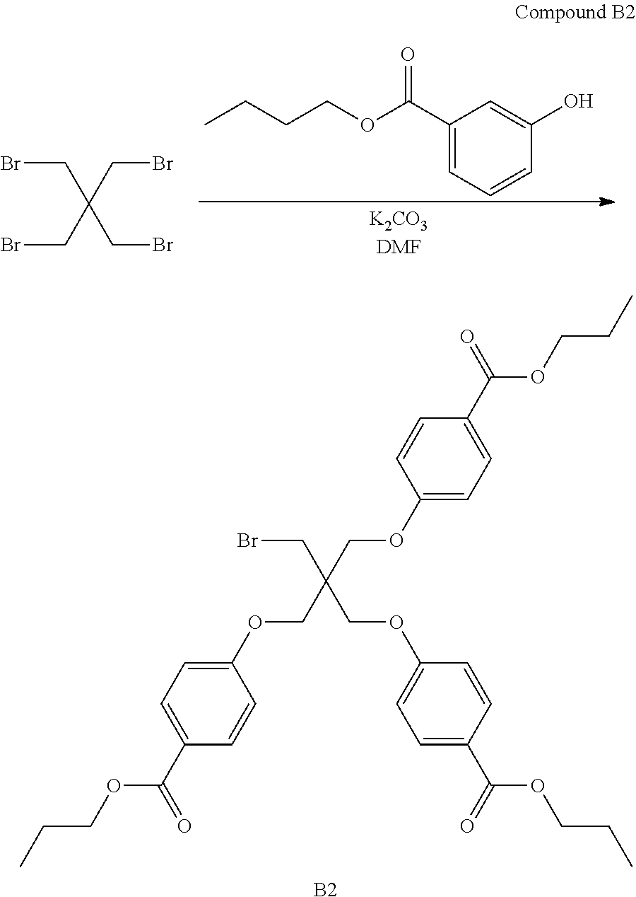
[B2].C(Br)C(COC1=CC=C(C(OCCC)=O)C=C1)(COC1=CC=C(C(OCCC)=O)C=C1)COC1=CC=C(C(OCCC)=O)C=C1.C1=C(C(OCCCC)=O)C=C(O)C=C1.C(Br)C(CBr)(CBr)CBr
